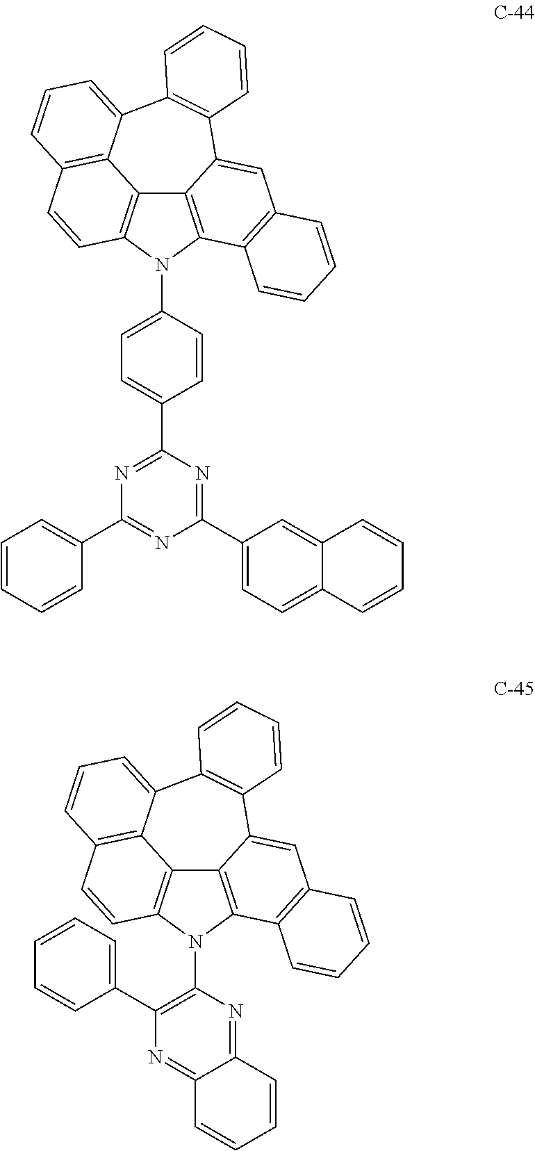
C12=C3N(C4=CC=C(C5=NC(C6=CC=CC=C6)=NC(C6=CC=C7C(=C6)C=CC=C7)=N5)C=C4)C4=C1C1=C(C=C4)C=CC=C1C1=C(C2=CC2=C3C=CC=C2)C=CC=C1.C12=C3N(C4=C(C5=CC=CC=C5)N=C5C(=N4)C=CC=C5)C4=C1C1=C(C=C4)C=CC=C1C1=C(C2=CC2=C3C=CC=C2)C=CC=C1
